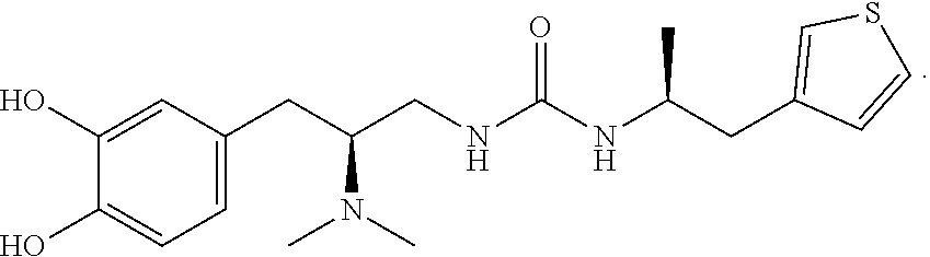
C1(O)=CC(CC(N(C)C)CNC(NC(CC2=CSC=C2)C)=O)=CC=C1O
